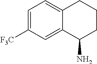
C1=C([F3C])C=C2C(=C1)CCCC2N
